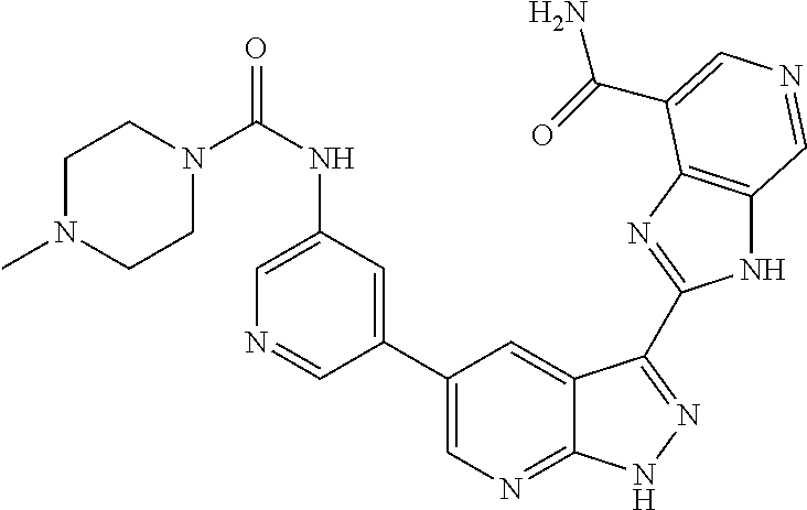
C1(C2=CN=C3C(=C2)C(C2=NC4=C(N2)C=NC=C4C(=O)N)=NN3)=CC(NC(N2CCN(C)CC2)=O)=CN=C1
